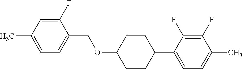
C1(F)=CC(C)=CC=C1COC1CCC(C2=CC=C(C)C(F)=C2F)CC1
